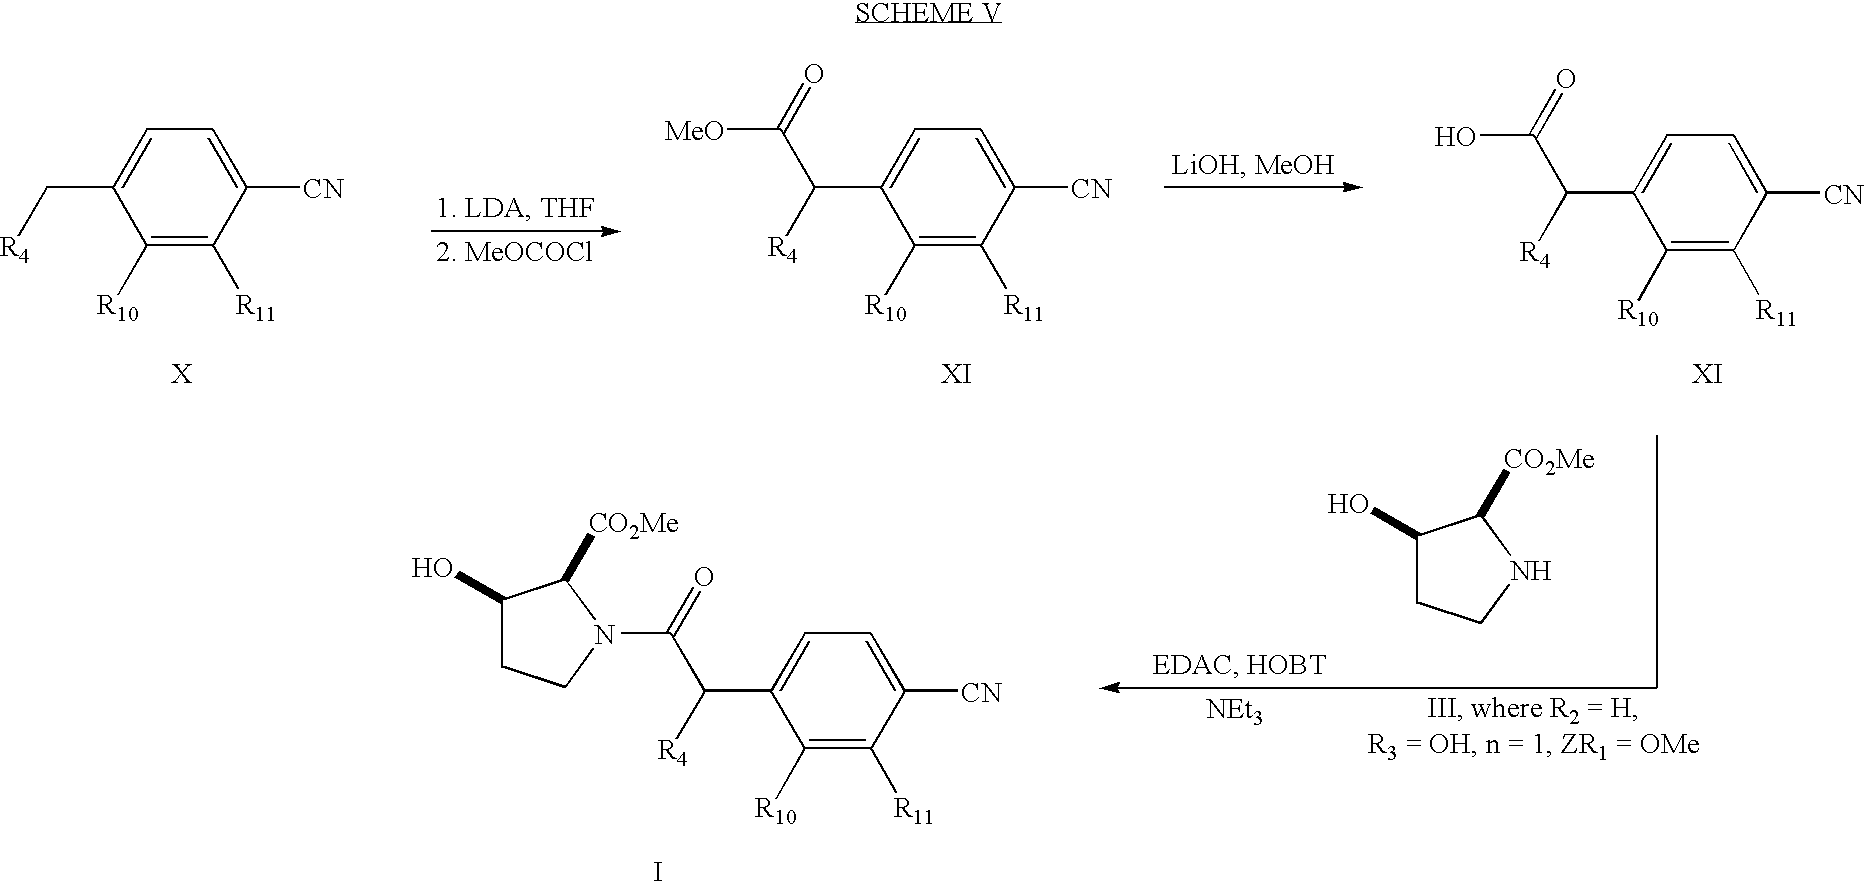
C1([R10])=C([R11])C([CN])=CC=C1C[R4].C1([R10])=C([R11])C([CN])=CC=C1C([R4])C([MeO])=O.C1([R10])=C([R11])C([CN])=CC=C1C([R4])C(O)=O.C1(O)CCNC1[CO2Me].[NEt3].C1(O)CCN(C(=O)C(C2=CC=C([CN])C([R11])=C2[R10])[R4])C1[CO2Me].I
